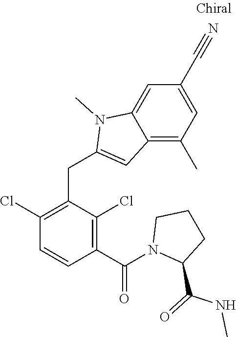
C1(Cl)=C(CC2=CC3=C(C)C=C(C#N)C=C3N2C)C(Cl)=C(C(=O)N2C(C(=O)NC)CCC2)C=C1
